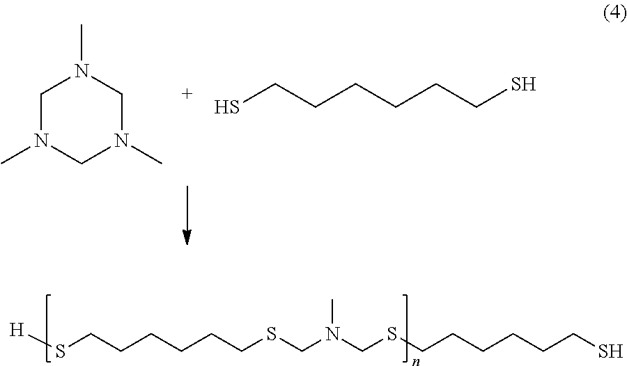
S(CCCCCCSCN(CSCCCCCCS)C)[H].C1N(C)CN(C)CN1C.SCCCCCCS
